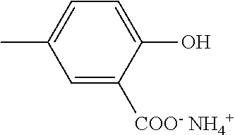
C1=C([COO- NH4+])C(O)=CC=C1C
